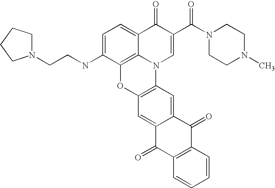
C1=C(NCCN2CCCC2)C2=C3C(=C1)C(=O)C(C(N1CCN(C)CC1)=O)=CN3C1=C(O2)C=C2C(=C1)C(=O)C1=C(C2=O)C=CC=C1
